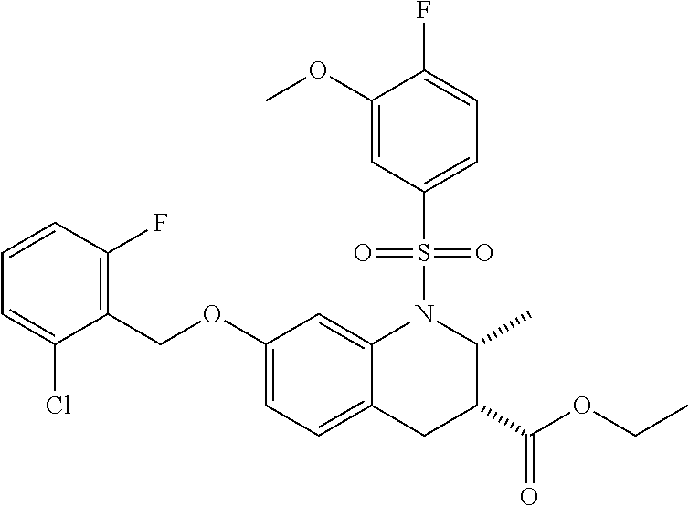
O(C1=CC=C2C(=C1)N(S(=O)(=O)C1=CC=C(F)C(OC)=C1)C(C)C(C(OCC)=O)C2)CC1=C(F)C=CC=C1Cl
